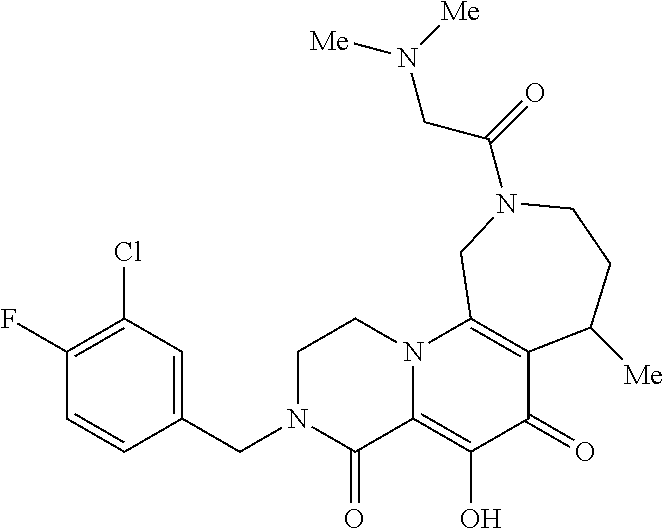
C1(CN2C(=O)C3=C(O)C(=O)C4=C(N3CC2)CN(C(=O)CN([Me])[Me])CCC4[Me])=CC(Cl)=C(F)C=C1
